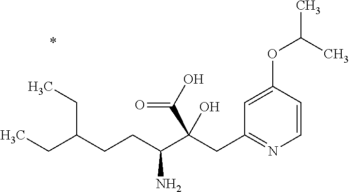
C1=CC(OC(C)C)=CC(CC(C(CCC(CC)CC)N)(C(O)=O)O)=N1
